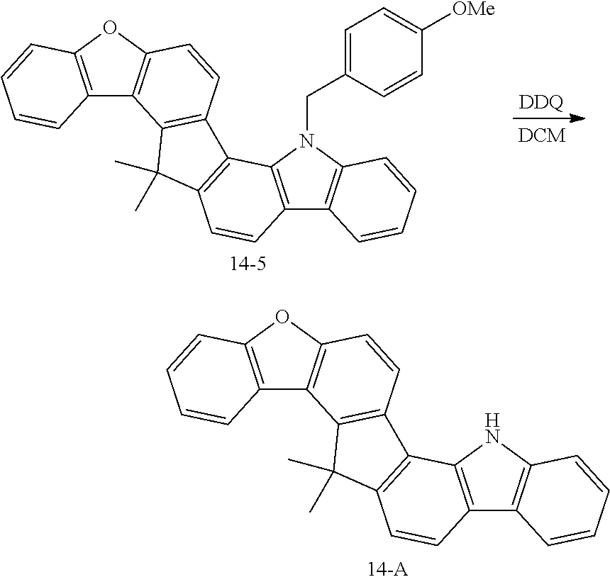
C12=C(OC3=C1C1=C(C=C3)C3=C(C1(C)C)C=CC1=C3N(CC3=CC=C([OMe])C=C3)C3=C1C=CC=C3)C=CC=C2.[DDQ].C12=C(OC3=C1C1=C(C=C3)C3=C(C1(C)C)C=CC1=C3NC3=C1C=CC=C3)C=CC=C2
